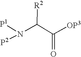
N(C(C([OP3])=O)[R2])([P1])[P2]
